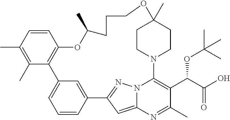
C1(C)=C(C)C2=C(C=C1)OC(C)CCCOC1(C)CCN(C3=C(C(C(O)=O)OC(C)(C)C)C(C)=NC4=CC(=NN43)C3=CC2=CC=C3)CC1
